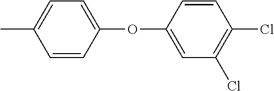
CC1=CC=C(OC2=CC(Cl)=C(Cl)C=C2)C=C1
